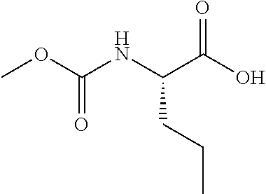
COC(=O)NC(C(=O)O)CCC
